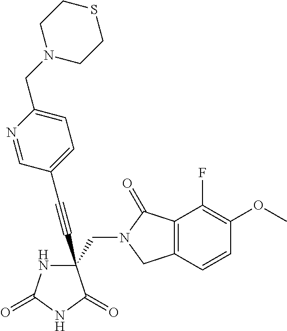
C(#CC1(CN2C(=O)C3=C(C2)C=CC(OC)=C3F)NC(=O)NC1=O)C1=CC=C(CN2CCSCC2)N=C1
